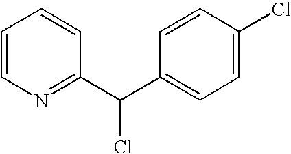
C1=CN=C(C(C2=CC=C(Cl)C=C2)Cl)C=C1
